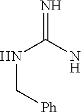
N(C[Ph])C(=N)N
